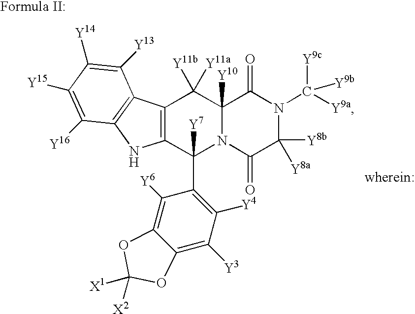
C12=C(C(C3=C([Y4])C([Y3])=C4C(=C3[Y6])OC([X1])([X2])O4)([Y7])N3C([Y10])(C1([Y11b])[Y11a])C(=O)N(C([Y9c])([Y9a])[Y9b])C([Y8b])([Y8a])C3=O)NC1=C2C([Y13])=C([Y14])C([Y15])=C1[Y16]
